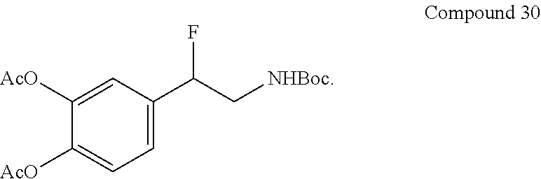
C1([AcO])=CC(C(C[NHBoc])F)=CC=C1[AcO]
